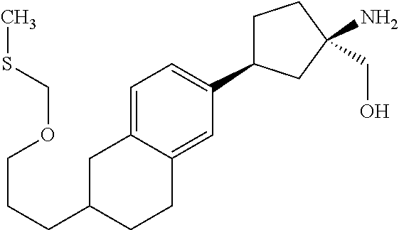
C(C1CCC2=CC(C3CCC(N)(CO)C3)=CC=C2C1)CCOCSC
